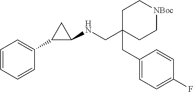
C1=CC=CC(C2C(NCC3(CC4=CC=C(F)C=C4)CC[NBoc]CC3)C2)=C1
